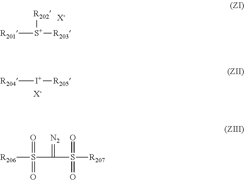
[R201][S+]([R203])[R202].[X-].[R204][I+][R205].[X-].[R206]S(=O)(=O)C(=[N2])S(=O)(=O)[R207]
